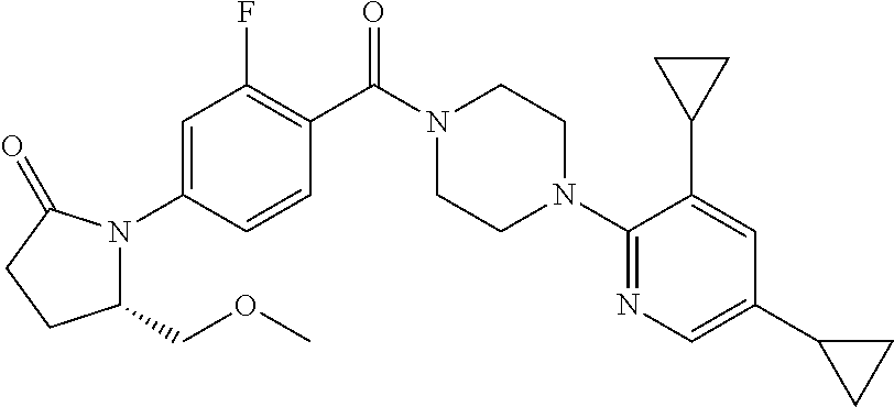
C1=C(N2C(COC)CCC2=O)C=CC(C(N2CCN(C3=NC=C(C4CC4)C=C3C3CC3)CC2)=O)=C1F
